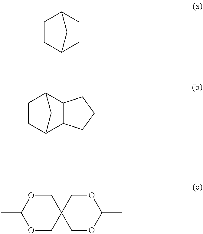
C1C2CCC(C1)C2.C1C2C3C(C(C1)C2)CCC3.C1(C)OCC2(CO1)COC(C)OC2
